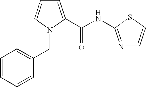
C1=C(C(NC2=NC=CS2)=O)N(CC2=CC=CC=C2)C=C1
